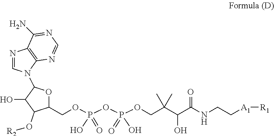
C1(COP(OP(OCC(C(C(NCC[A1][R1])=O)O)(C)C)(=O)O)(=O)O)OC(N2C=NC3=C2N=CN=C3N)C(O)C1O[R2]
